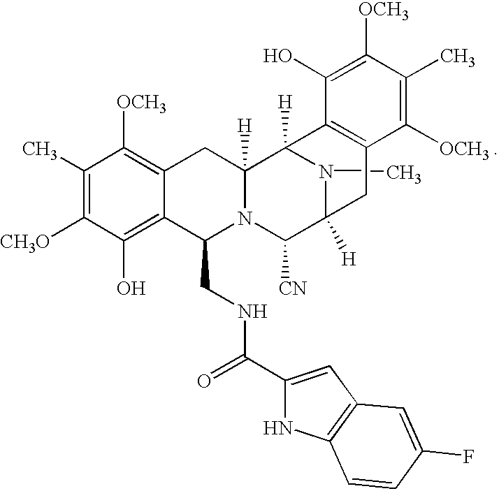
C1(C)=C([CH3O])C(O)=C2C(=C1[OCH3])CC1([H])N(C2CNC(C2=CC3=C(N2)C=CC(F)=C3)=O)C([CN])C2([H])N(C)C1([H])C1=C(C2)C([OCH3])=C(C)C([OCH3])=C1O
